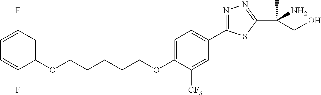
O(CCCCCOC1=CC=C(C2=NN=C(C(C)(N)CO)S2)C=C1[CF3])C1=CC(F)=CC=C1F
